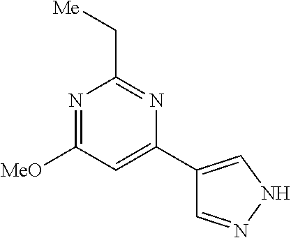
N1=C([MeO])C=C(C2=CNN=C2)N=C1C[Me]
